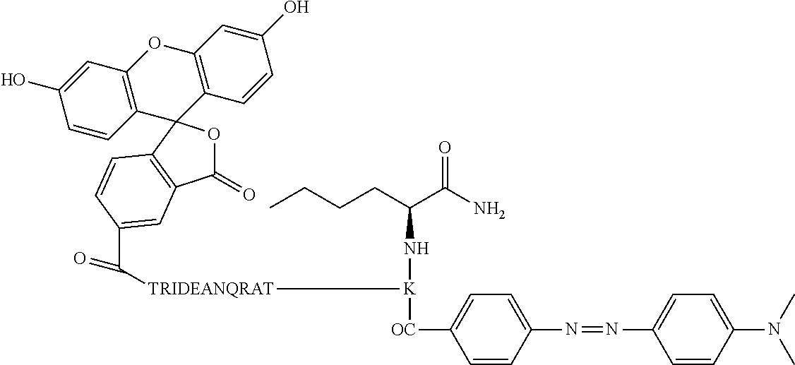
C12=C(C=C(O)C=C1)OC1=C(C=CC(O)=C1)C21OC(=O)C2=C1C=CC(C([TRIDEANQRAT][K]([OC]C1=CC=C(N=NC3=CC=C(N(C)C)C=C3)C=C1)NC(CCCC)C(=O)N)=O)=C2
